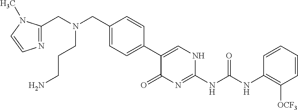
C1(CN(CCCN)CC2=NC=CN2C)=CC=C(C2=CNC(NC(NC3=C([OCF3])C=CC=C3)=O)=NC2=O)C=C1
